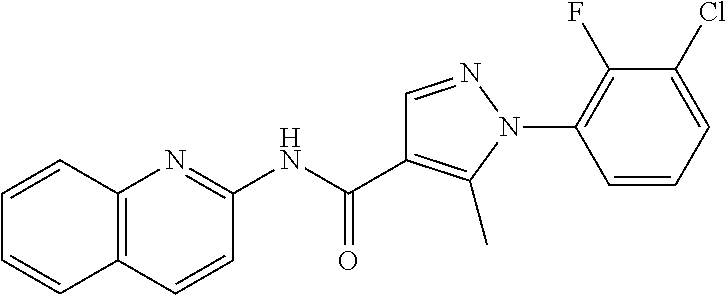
C1(NC(C2=C(C)N(C3=C(F)C(Cl)=CC=C3)N=C2)=O)=NC2=C(C=C1)C=CC=C2
